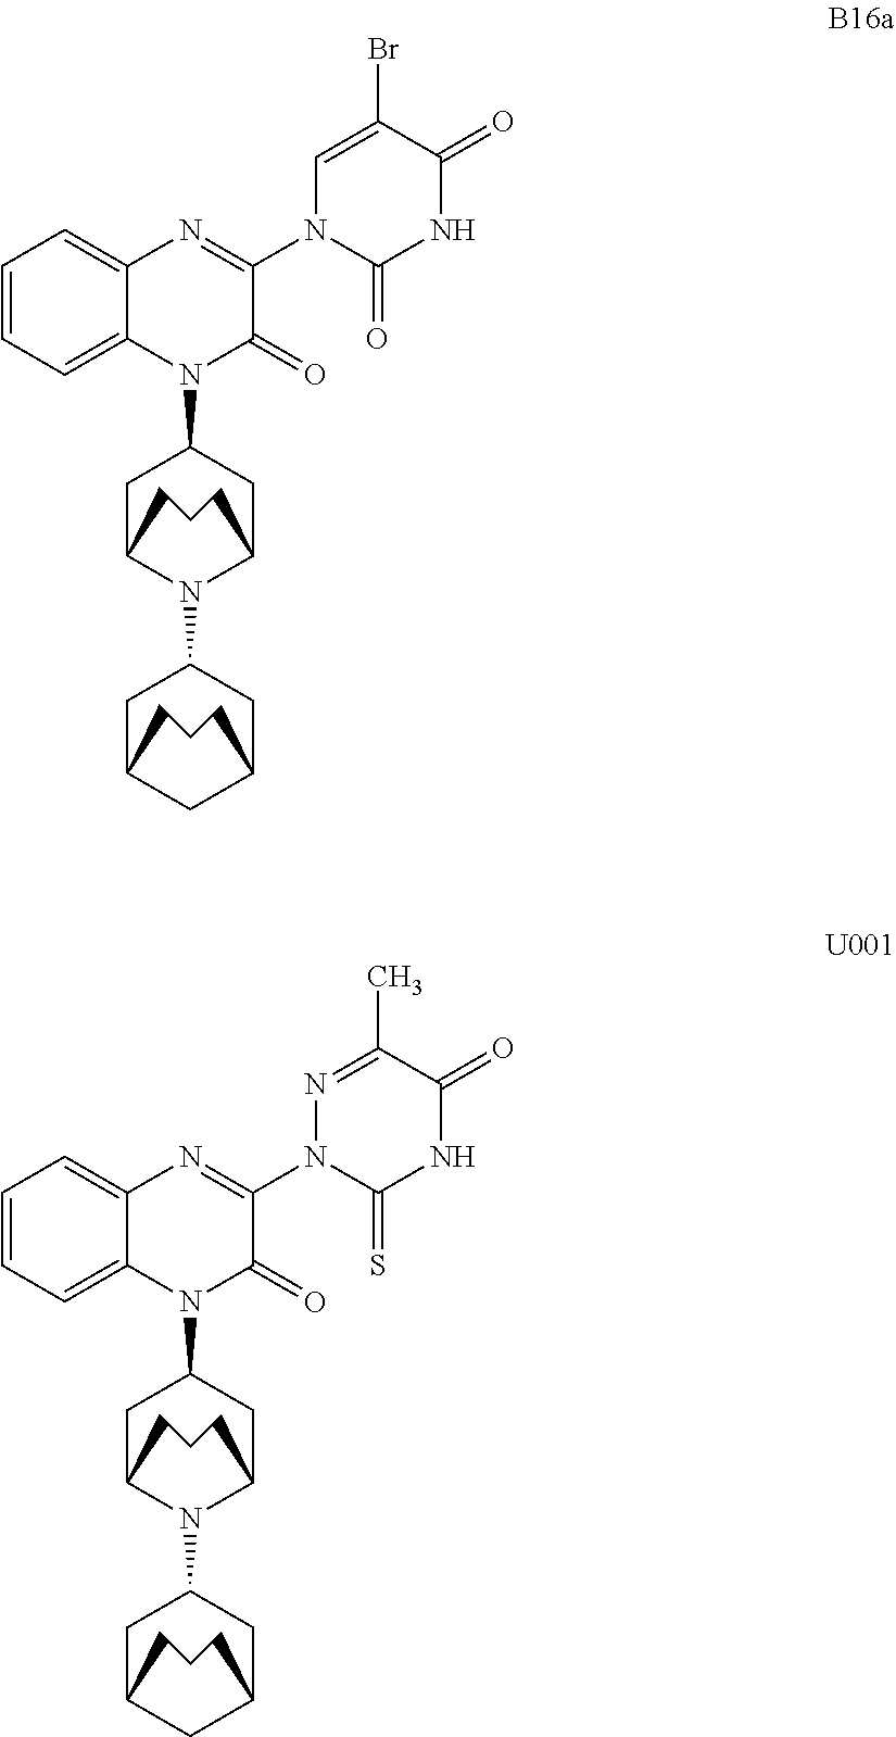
C1=CC=C2C(=C1)N=C(N1C(=O)NC(=O)C(Br)=C1)C(=O)N2C1CC2N(C3CC4CC(C3)CCC4)C(C1)CCC2.C1=CC=C2C(=C1)N=C(N1C(=S)NC(=O)C(C)=N1)C(=O)N2C1CC2N(C3CC4CC(C3)CCC4)C(C1)CCC2
